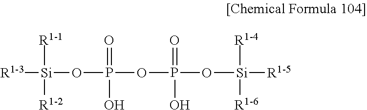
[R1-3][Si]([R1-1])(OP(=O)(OP(O[Si]([R1-5])([R1-4])[R1-6])(O)=O)O)[R1-2]
